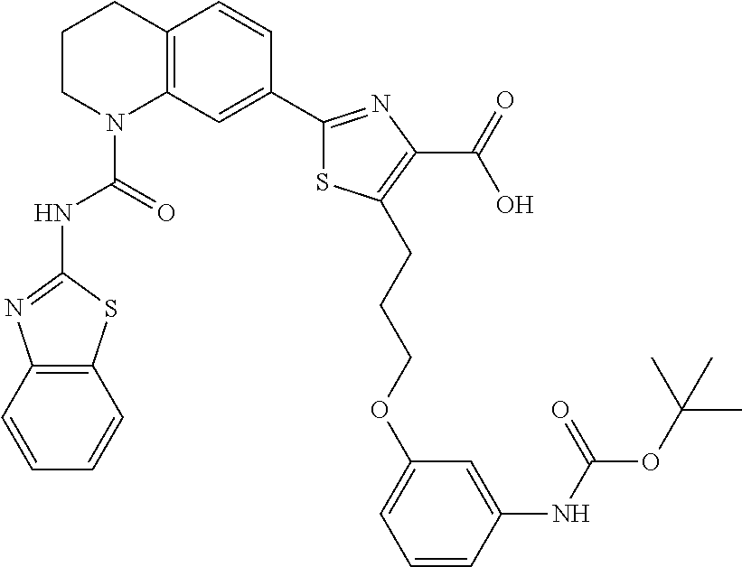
C1CN(C(=O)NC2=NC3=C(S2)C=CC=C3)C2=C(C1)C=CC(C1=NC(C(=O)O)=C(CCCOC3=CC=CC(NC(OC(C)(C)C)=O)=C3)S1)=C2
